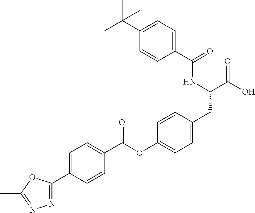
C1=C(C2=NN=C(C)O2)C=CC(C(OC2=CC=C(CC(C(O)=O)NC(C3=CC=C(C(C)(C)C)C=C3)=O)C=C2)=O)=C1
